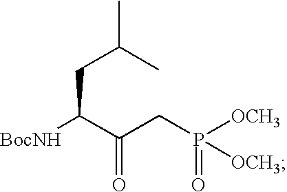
[BocNH]C(C(CP([OCH3])([OCH3])=O)=O)CC(C)C
